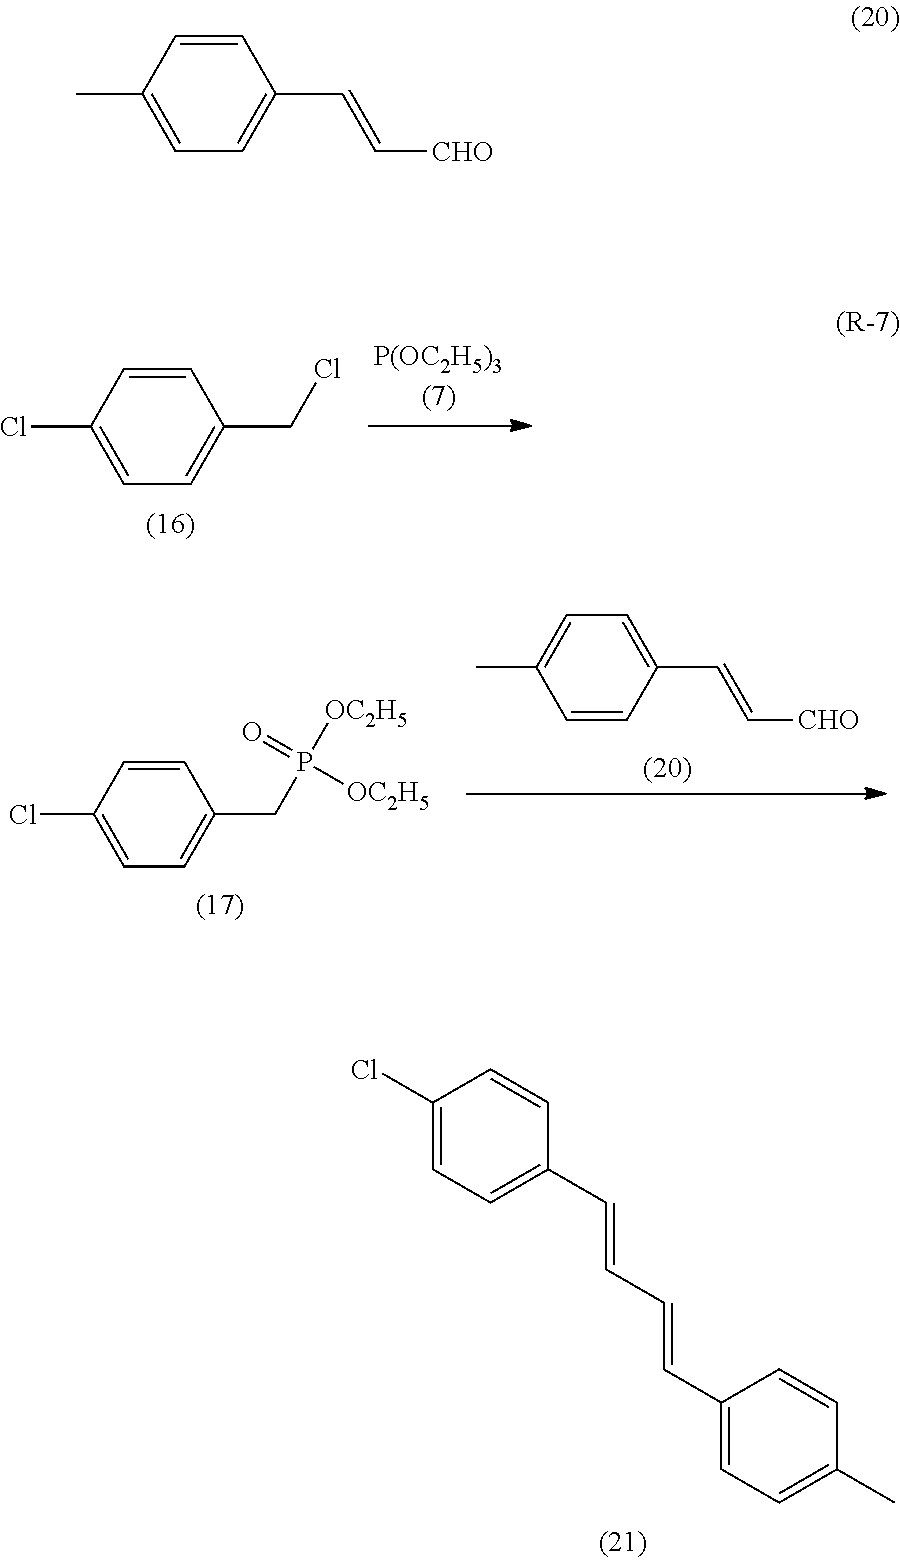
C1=CC(Cl)=CC=C1CCl.CC1=CC=C(C=C[CHO])C=C1.C1=CC(Cl)=CC=C1CP([OC2H5])(=O)[OC2H5].C1(Cl)=CC=C(C=CC=CC2=CC=C(C)C=C2)C=C1.C1=CC(C)=CC=C1C=C[CHO]
